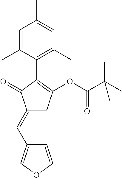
C1=C(C)C(C2=C(OC(C(C)(C)C)=O)CC(=CC3=COC=C3)C2=O)=C(C)C=C1C
